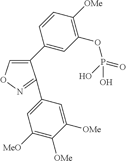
C1(C2=CC(OP(O)(=O)O)=C([OMe])C=C2)=CON=C1C1=CC([MeO])=C([OMe])C([OMe])=C1
